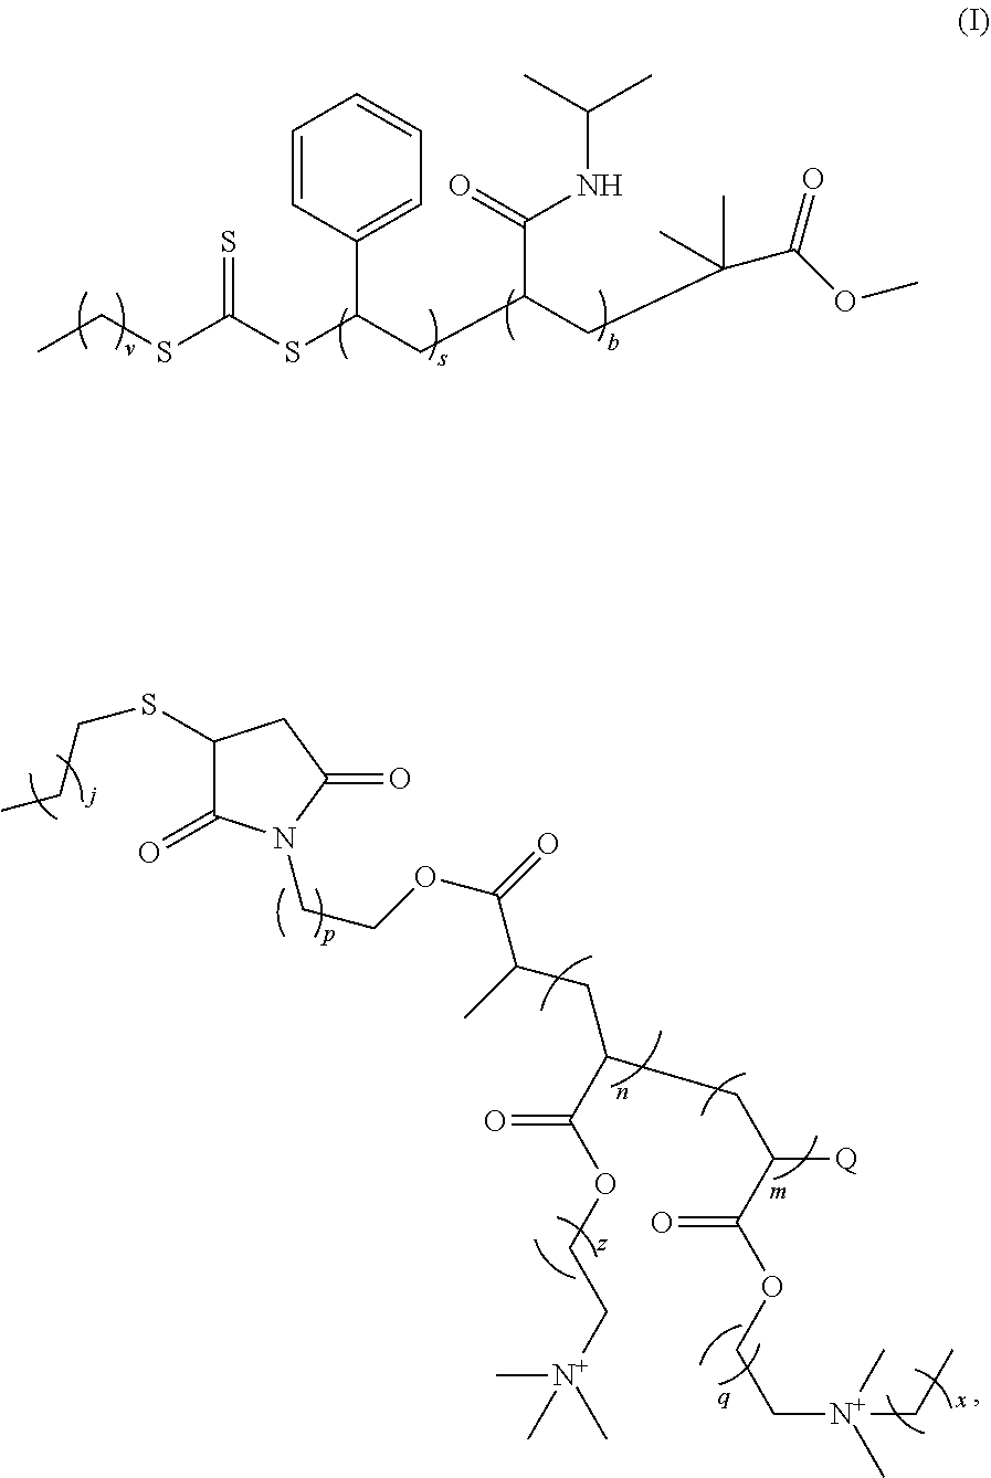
CCSC(SC(CC(CC(C)(C)C(OC)=O)C(=O)NC(C)C)C1=CC=CC=C1)=S.C(CSC1C(=O)N(CCOC(=O)C(C)CC(CC([Q])C(OCC[N+](C)(C)CC)=O)C(OCC[N+](C)(C)C)=O)C(=O)C1)C
